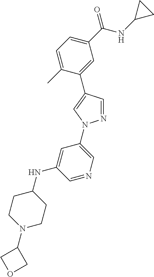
C1(C(NC2CC2)=O)=CC=C(C)C(C2=CN(C3=CN=CC(NC4CCN(C5COC5)CC4)=C3)N=C2)=C1
